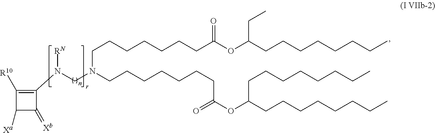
C1(N([RN])CN(CCCCCCCC(OC(CCCCCCCC)CC)=O)CCCCCCCC(=O)OC(CCCCCCCC)CCCCCCCC)=C([R10])C([Xa])C1=[Xb]
